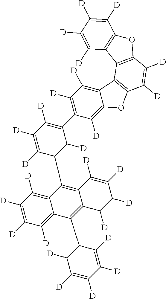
C1([D])=C([D])C([D])=C([D])C(C2=C3C(=C(C4C([D])C(C5=C([D])C([D])=C6C(=C5[D])OC5=C6C6=C(C([D])=C5[D])OC5=C6C([D])=C([D])C([D])=C5[D])=C([D])C([D])=C4[D])C4=C([D])C([D])=C([D])C([D])=C24)C([D])=C([D])C([D])C3[D])C1[D]
